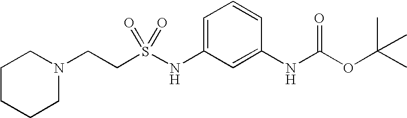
C(CS(NC1=CC=CC(NC(OC(C)(C)C)=O)=C1)(=O)=O)N1CCCCC1
